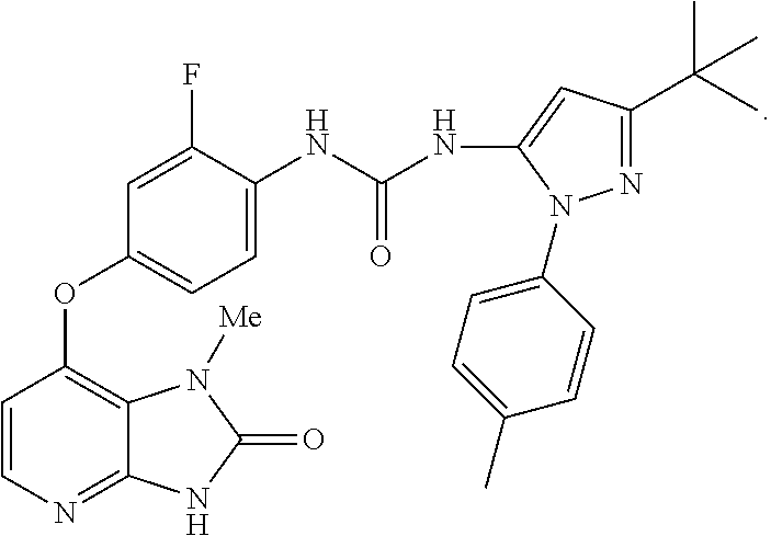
C1=CN=C2C(=C1OC1=CC=C(NC(=O)NC3=CC(C(C)(C)C)=NN3C3=CC=C(C)C=C3)C(F)=C1)N([Me])C(=O)N2
